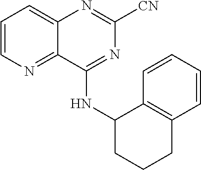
C1=CN=C2C(=C1)N=C([CN])N=C2NC1CCCC2=C1C=CC=C2
